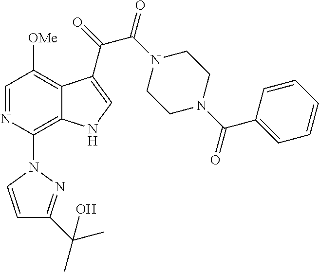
C1=NC(N2C=CC(C(C)(C)O)=N2)=C2C(=C1[OMe])C(C(=O)C(N1CCN(C(C3=CC=CC=C3)=O)CC1)=O)=CN2
